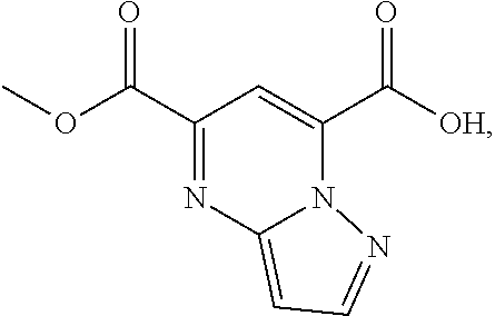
O(C(C1=NC2=CC=NN2C(C([OH])=O)=C1)=O)C
